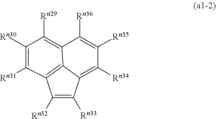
C1([Rn30])=C([Rn31])C2=C3C(=C1[Rn29])C([Rn36])=C([Rn35])C([Rn34])=C3C([Rn33])=C2[Rn32]
